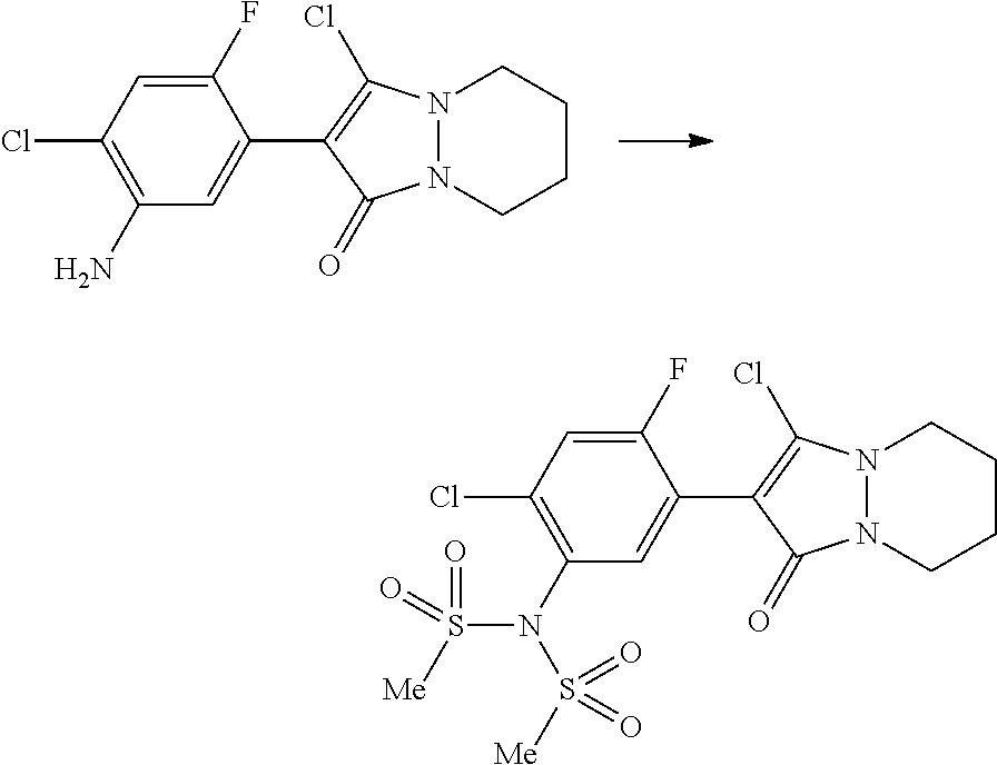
C1(N)=C(Cl)C=C(F)C(C2=C(Cl)N3N(C2=O)CCCC3)=C1.C1(N(S(=O)(=O)[Me])S([Me])(=O)=O)=C(Cl)C=C(F)C(C2=C(Cl)N3N(C2=O)CCCC3)=C1
